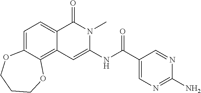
C1=C2C(=C3C(=C1)C(=O)N(C)C(NC(=O)C1=CN=C(N)N=C1)=C3)OCCCO2
